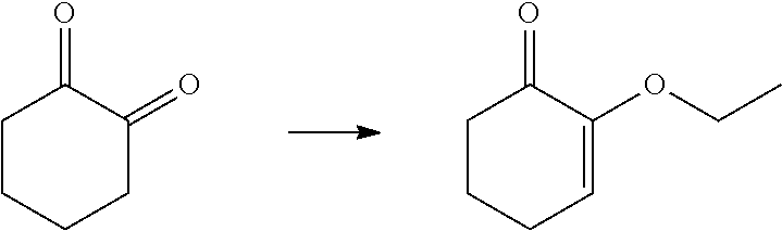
C1CCCC(=O)C1=O.C1CCC=C(OCC)C1=O
